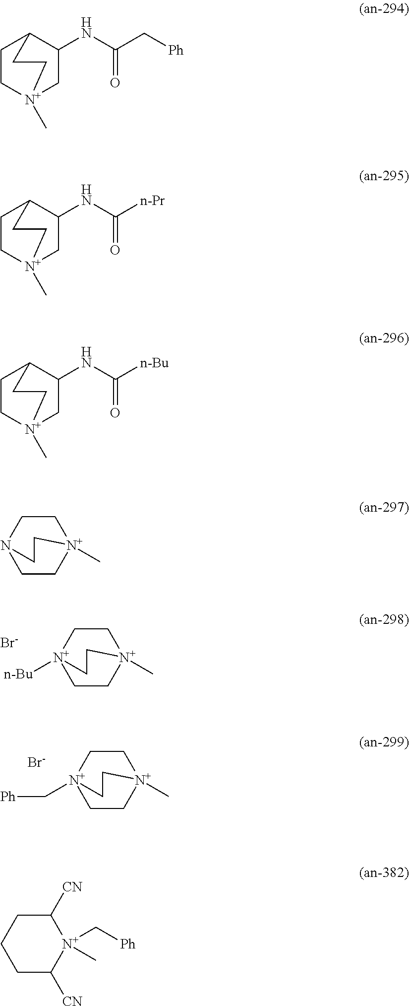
C1C[N+]2(C)CC[N+]1([n-Bu])CC2.[Br-].C1C[N+]2(C)CC[N+]1(C[Ph])CC2.[Br-].C1C[N+]2(C)CC(NC(C[Ph])=O)C1CC2.C1C[N+]2(C)CC(NC([n-Pr])=O)C1CC2.C1C[N+]2(C)CC(NC([n-Bu])=O)C1CC2.C1C[N+]2(C)CCN1CC2.C1C([CN])[N+](C[Ph])(C)C([CN])CC1
